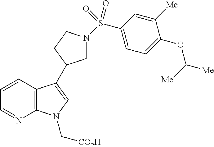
C12=C(C=CC=N1)C(C1CN(S(C3=CC=C(OC([Me])[Me])C([Me])=C3)(=O)=O)CC1)=CN2C[CO2H]
